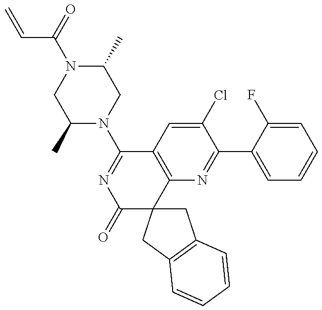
C=CC(N1CC(C)N(C2=NC(=O)C3(C4=C2C=C(Cl)C(C2=CC=CC=C2F)=N4)CC2=C(C3)C=CC=C2)CC1C)=O
